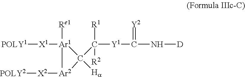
[POLY1][X1][Ar1]1([Re1])C([Ha])(C([Y1]C(N[D])=[Y2])([R1])[R2])[Ar2]1[X2][POLY2]
